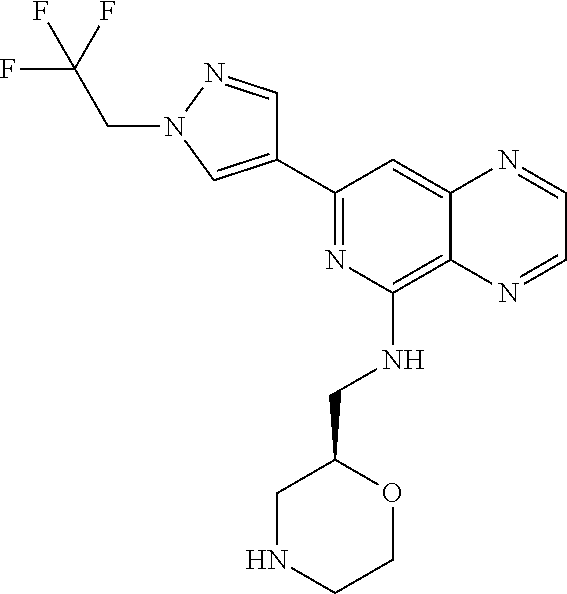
C1(C2=CN(CC(F)(F)F)N=C2)=NC(NCC2CNCCO2)=C2C(=C1)N=CC=N2
